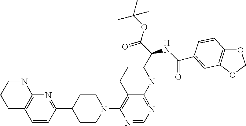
C1=CC(C2CCN(C3=C(CC)C(NCC(C(OC(C)(C)C)=O)NC(=O)C4=CC5=C(OCO5)C=C4)=NC=N3)CC2)=NC2=C1CCCN2
